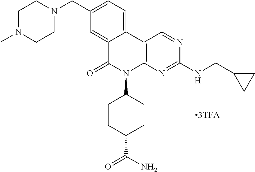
C12=CC(CN3CCN(C)CC3)=CC=C1C1=C(N(C3CCC(C(N)=O)CC3)C2=O)N=C(NCC2CC2)N=C1
